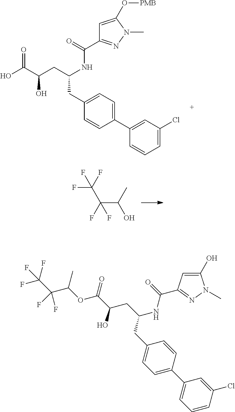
O=C(C(CC(NC(C1=NN(C)C(O[PMB])=C1)=O)CC1=CC=C(C2=CC(Cl)=CC=C2)C=C1)O)O.FC(F)(C(F)(C(C)O)F)F.C(=O)(NC(CC1=CC=C(C2=CC=CC(Cl)=C2)C=C1)CC(C(=O)OC(C(C(F)(F)F)(F)F)C)O)C1=NN(C)C(O)=C1
